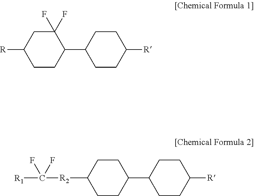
C1CC(C2CCC([R])CC2)C(F)(F)CC1[R].C1CC(C2CCC([R])CC2)CCC1[R2]C([R1])(F)F
